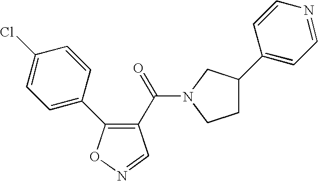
C1(C(=O)N2CC(C3=CC=NC=C3)CC2)=C(C2=CC=C(Cl)C=C2)ON=C1
